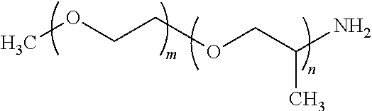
COCCOCC(N)C
